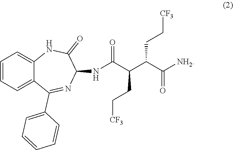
C1=CC=C2C(=C1)NC(=O)C(NC(C(C(C([NH2])=O)CC[CF3])CC[CF3])=O)N=C2C1=CC=CC=C1
